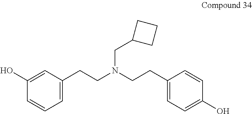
C1(O)=CC(CCN(CCC2=CC=C(O)C=C2)CC2CCC2)=CC=C1
